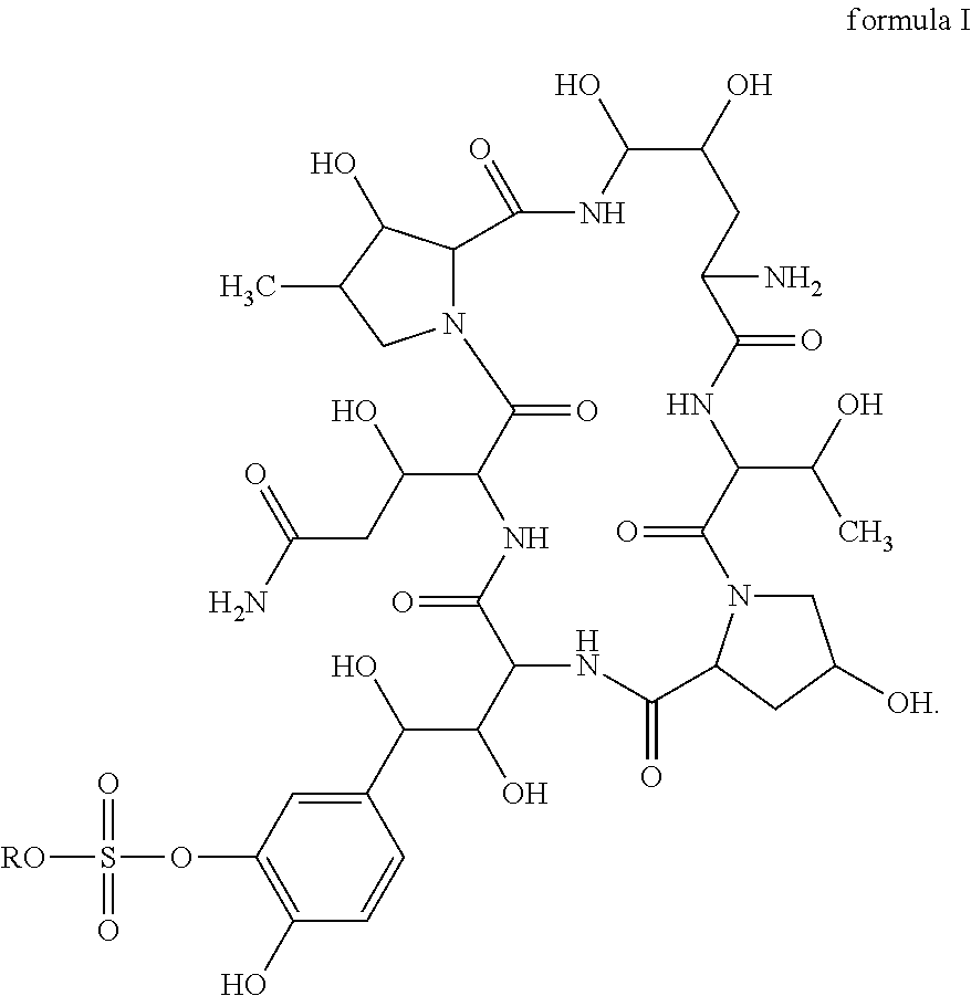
N12C(C(O)C(C)C1)C(=O)NC(O)C(O)CC(N)C(=O)NC(C(O)C)C(=O)N1CC([OH])CC1C(=O)NC(C(O)C(C1=CC(OS([RO])(=O)=O)=C(O)C=C1)O)C(=O)NC(C(CC(N)=O)O)C2=O
